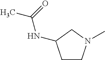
C1CN(C)CC1NC(C)=O
